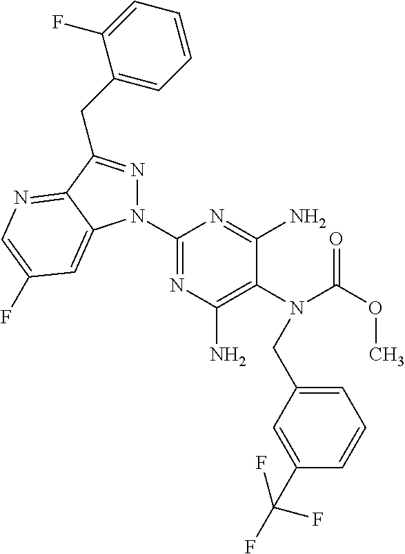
C1(N2N=C(CC3=CC=CC=C3F)C3=NC=C(F)C=C23)=NC(N)=C(N(C(OC)=O)CC2=CC=CC(C(F)(F)F)=C2)C(N)=N1
